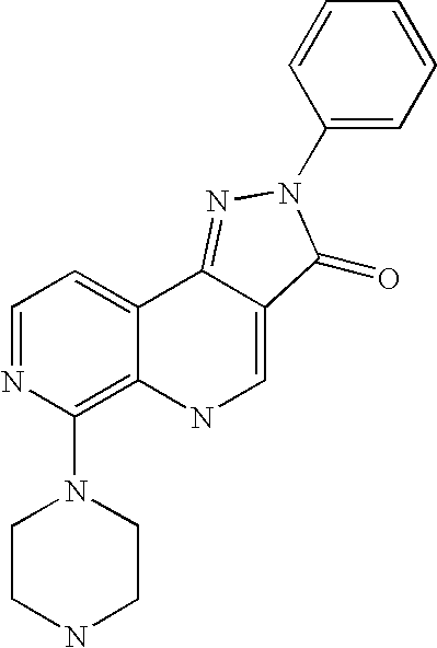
C1=NC(N2CCNCC2)=C2C(=C1)C1=NN(C3=CC=CC=C3)C(=O)C1=CN2
